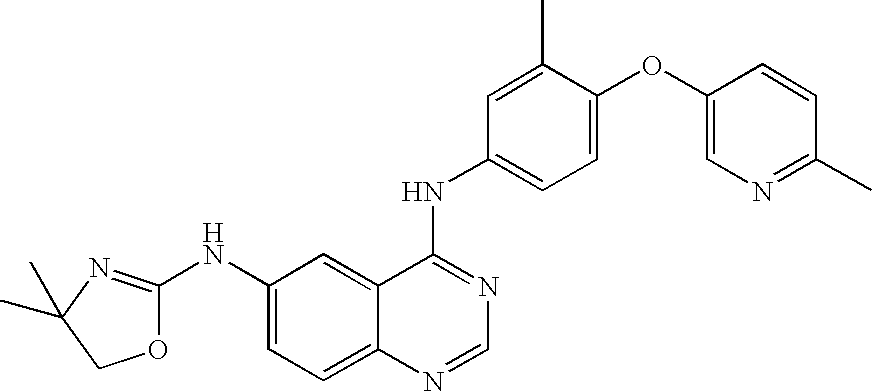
C1C(C)(C)N=C(NC2=CC=C3C(=C2)C(NC2=CC=C(OC4=CN=C(C)C=C4)C(C)=C2)=NC=N3)O1
